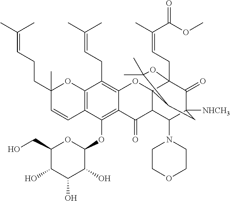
C12=C(OC3OC(CO)C(O)C(O)C3O)C3=C(C(CC=C(C)C)=C1OC14C(C2=O)C(N2CCOCC2)C2([NHCH3])C(=O)C1(CC=C(C)C(=O)OC)OC(C)(C)C4C2)OC(C)(CCC=C(C)C)C=C3
